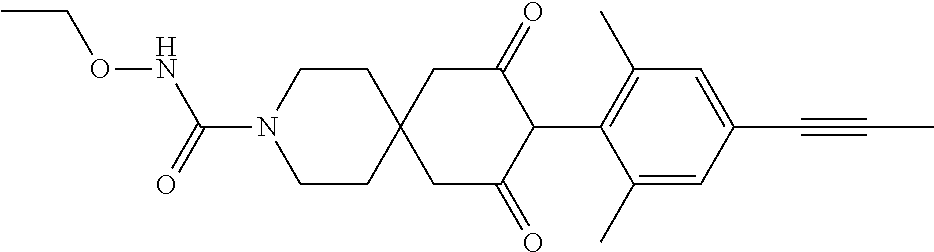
C1CN(C(=O)NOCC)CCC12CC(=O)C(C1=C(C)C=C(C#CC)C=C1C)C(=O)C2
